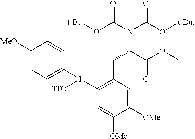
C1(I([TfO])C2=CC=C([MeO])C=C2)=C(CC(C(OC)=O)N(C(O[t-Bu])=O)C(O[t-Bu])=O)C=C([OMe])C([OMe])=C1
